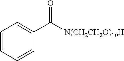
C1=CC=CC(C(=O)[N(CH2CH2O)10H])=C1
